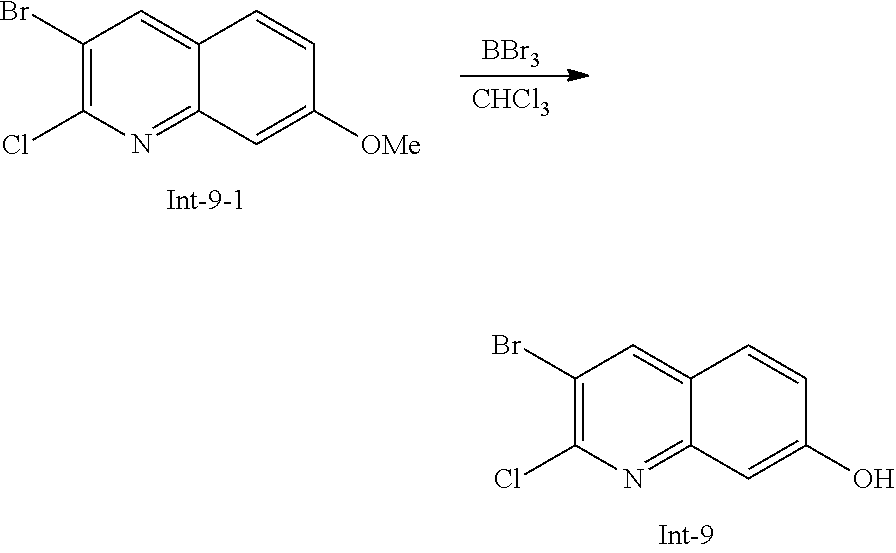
C1(Br)=C(Cl)N=C2C(=C1)C=CC(O)=C2.C1(Br)=C(Cl)N=C2C(=C1)C=CC([OMe])=C2.[BBr3].[CHCl3]
